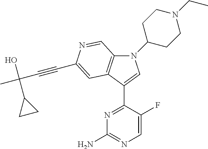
N1(C2CCN(CC)CC2)C2=C(C(C3=NC(N)=NC=C3F)=C1)C=C(C#CC(C)(O)C1CC1)N=C2
